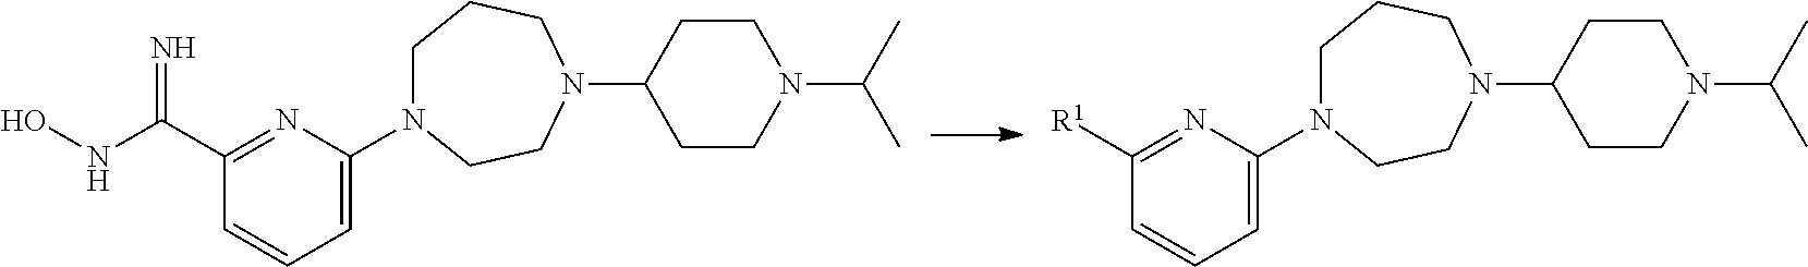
C1(C(NO)=N)=NC(N2CCCN(C3CCN(C(C)C)CC3)CC2)=CC=C1.C1([R1])=NC(N2CCCN(C3CCN(C(C)C)CC3)CC2)=CC=C1
